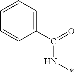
C1=C(C(=O)N*)C=CC=C1
